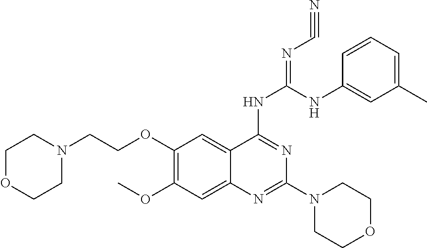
C1=CC=C(C)C=C1NC(NC1=NC(N2CCOCC2)=NC2=CC(OC)=C(OCCN3CCOCC3)C=C21)=NC#N
